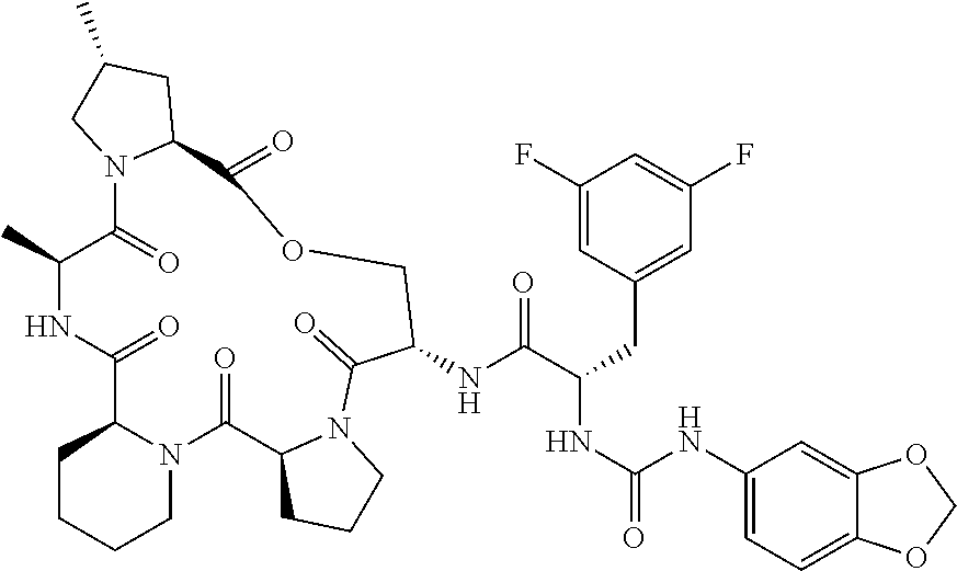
C1CCCN2C1C(=O)NC(C)C(=O)N1C(CC(C)C1)C(=O)OCC(NC(C(CC1=CC(F)=CC(F)=C1)NC(=O)NC1=CC=C3C(=C1)OCO3)=O)C(=O)N1C(C2=O)CCC1
